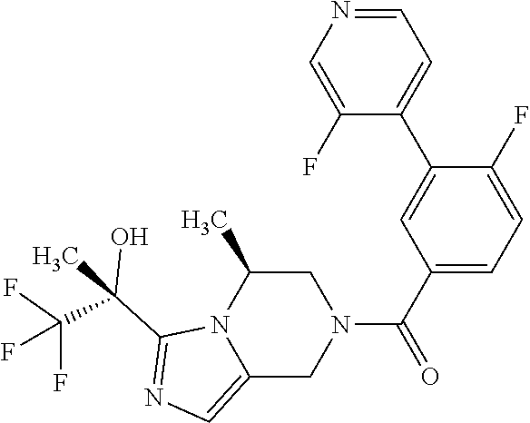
C12=CN=C(C(C)(C(F)(F)F)O)N1C(C)CN(C(C1=CC=C(F)C(C3=CC=NC=C3F)=C1)=O)C2
